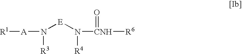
N([E]N([R4])[CNH](=O)[R6])([R3])[A][R1]
